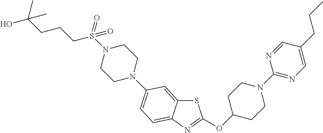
C(CC)C1=CN=C(N2CCC(OC3=NC4=CC=C(N5CCN(S(CCCC(O)(C)C)(=O)=O)CC5)C=C4S3)CC2)N=C1
